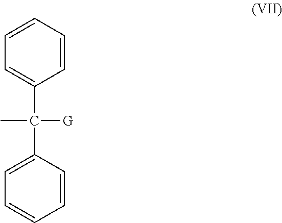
C1=CC=CC(C(C2=CC=CC=C2)(C)[G])=C1
